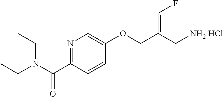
N1=C(C(N(CC)CC)=O)C=CC(OCC(C[NH2 HCl])=CF)=C1
